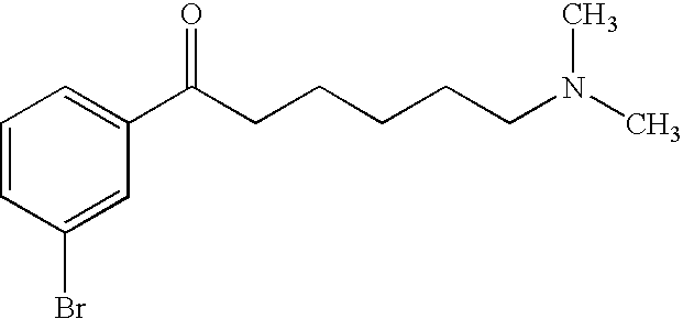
C1=CC(Br)=CC(C(CCCCCN(C)C)=O)=C1
